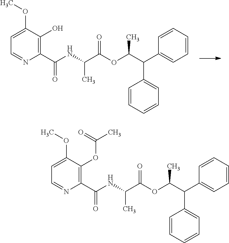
C1=CC=CC(C(C2=CC=CC=C2)C(OC(=O)C(C)NC(C2=C(O)C(OC)=CC=N2)=O)C)=C1.C1=CC=CC(C(C2=CC=CC=C2)C(OC(=O)C(C)NC(C2=C(OC(C)=O)C(OC)=CC=N2)=O)C)=C1
